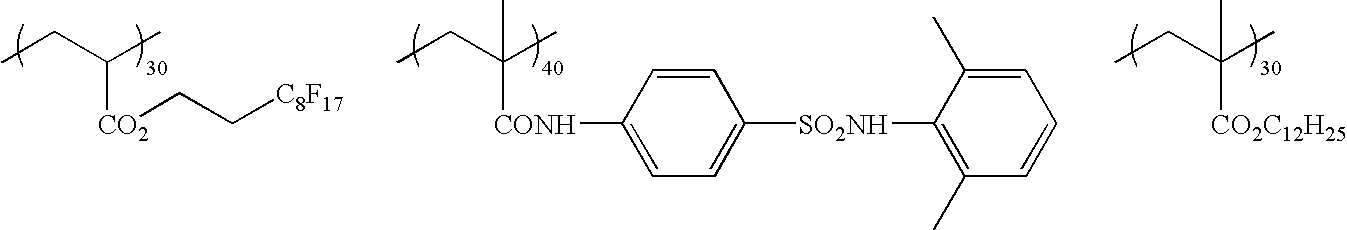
CCC([CONH]C1=CC=C([SO2NH]C2=C(C)C=CC=C2C)C=C1)(C)C.CCC([CO2]CC[C8F17])C.CCC([CO2C12H25])(C)C
